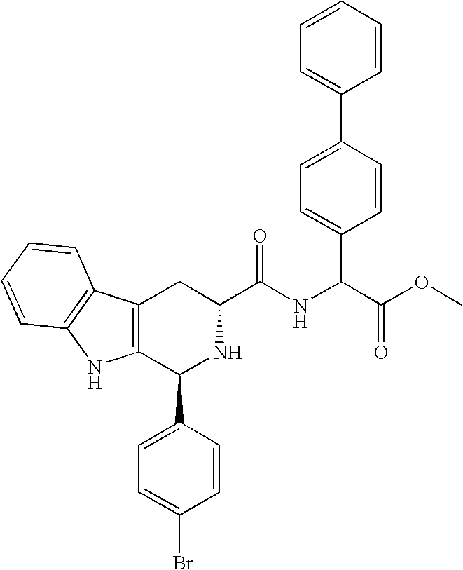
C1(C2=CC=C(Br)C=C2)NC(C(=O)NC(C2=CC=C(C3=CC=CC=C3)C=C2)C(OC)=O)CC2=C1NC1=C2C=CC=C1
